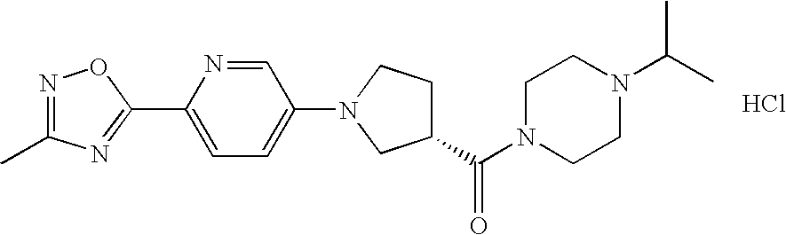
Cl.N1=C(C)N=C(C2=CC=C(N3CCC(C(N4CCN(C(C)C)CC4)=O)C3)C=N2)O1
